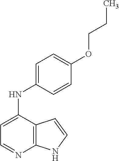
C12=C(C(NC3=CC=C(OCCC)C=C3)=CC=N1)C=CN2
